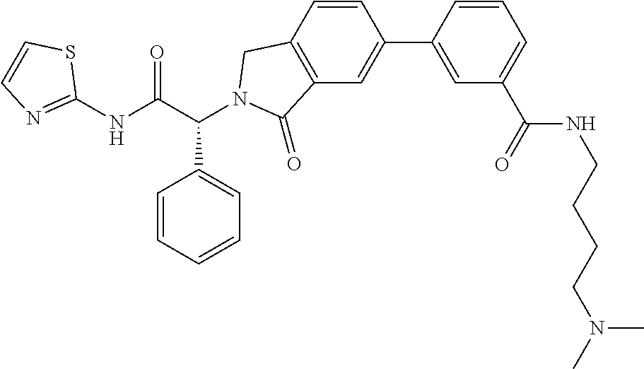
C1(NC(C(C2=CC=CC=C2)N2CC3=C(C=C(C4=CC(C(=O)NCCCCN(C)C)=CC=C4)C=C3)C2=O)=O)=NC=CS1
